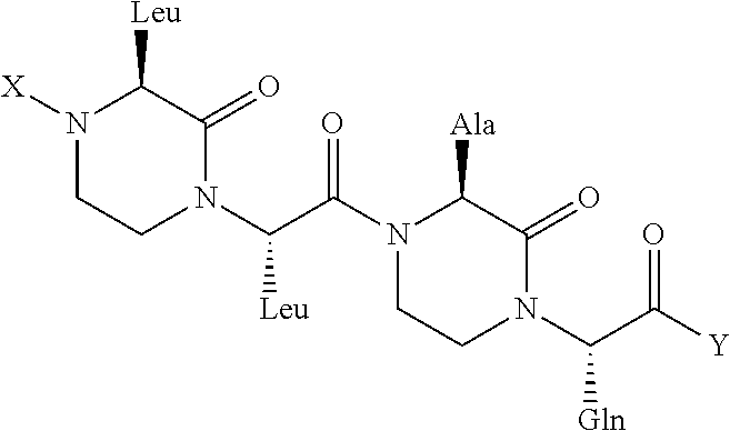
N1([X])CCN(C(C(N2CCN(C(C([Y])=O)[Gln])C(=O)C2[Ala])=O)[Leu])C(=O)C1[Leu]
